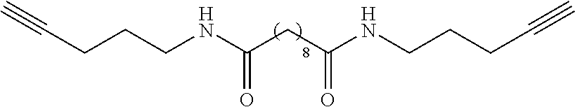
C(CCCNC(CC(NCCCC#C)=O)=O)#C
